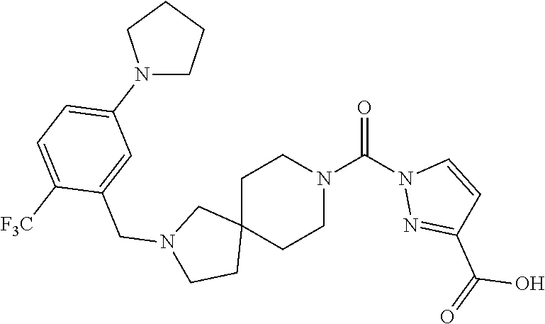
C1C2(CCN(C(N3N=C(C(=O)O)C=C3)=O)C1)CN(CC1=CC(N3CCCC3)=CC=C1[F3C])CC2
